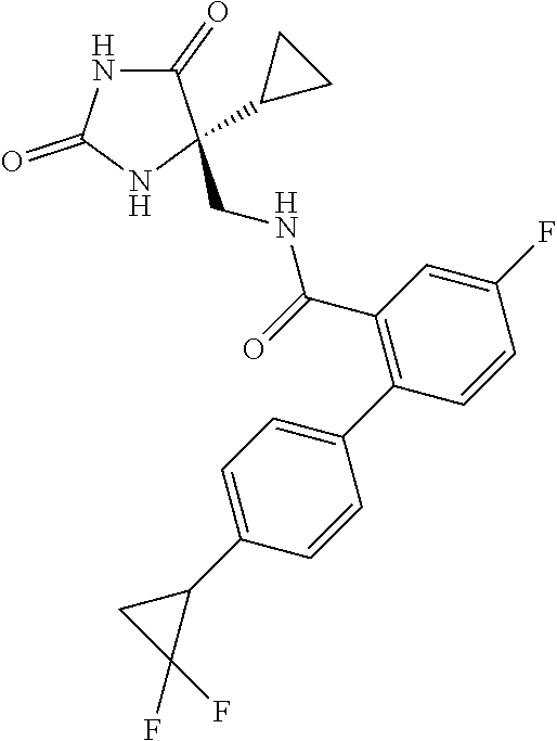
C1(=O)NC(=O)NC1(CNC(C1=C(C2=CC=C(C3CC3(F)F)C=C2)C=CC(F)=C1)=O)C1CC1
